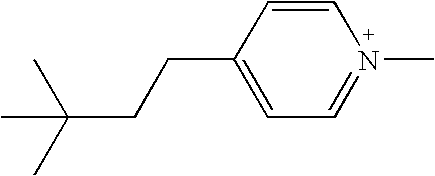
C1=CC(CCC(C)(C)C)=CC=N1C
